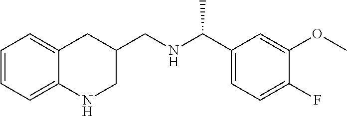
C1=CC=C2C(=C1)CC(CNC(C1=CC=C(F)C(OC)=C1)C)CN2
